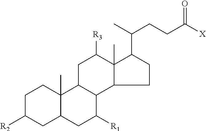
C12(C)C(CC([R1])C3C1CC([R3])C1(C)C3CCC1C(C)CCC([X])=O)CC([R2])CC2
